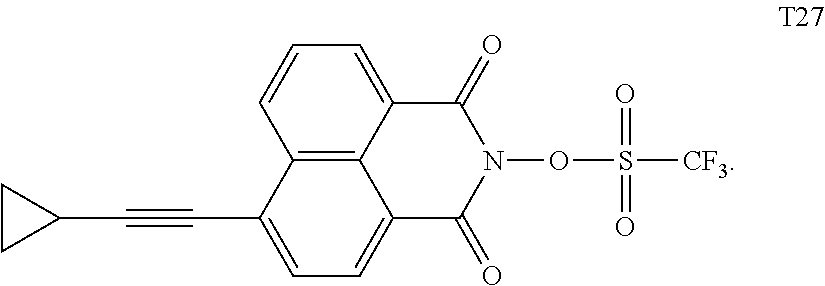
C12=C3C(=CC=C1)C(=O)N(OS(=O)(=O)[CF3])C(=O)C3=CC=C2C#CC1CC1
